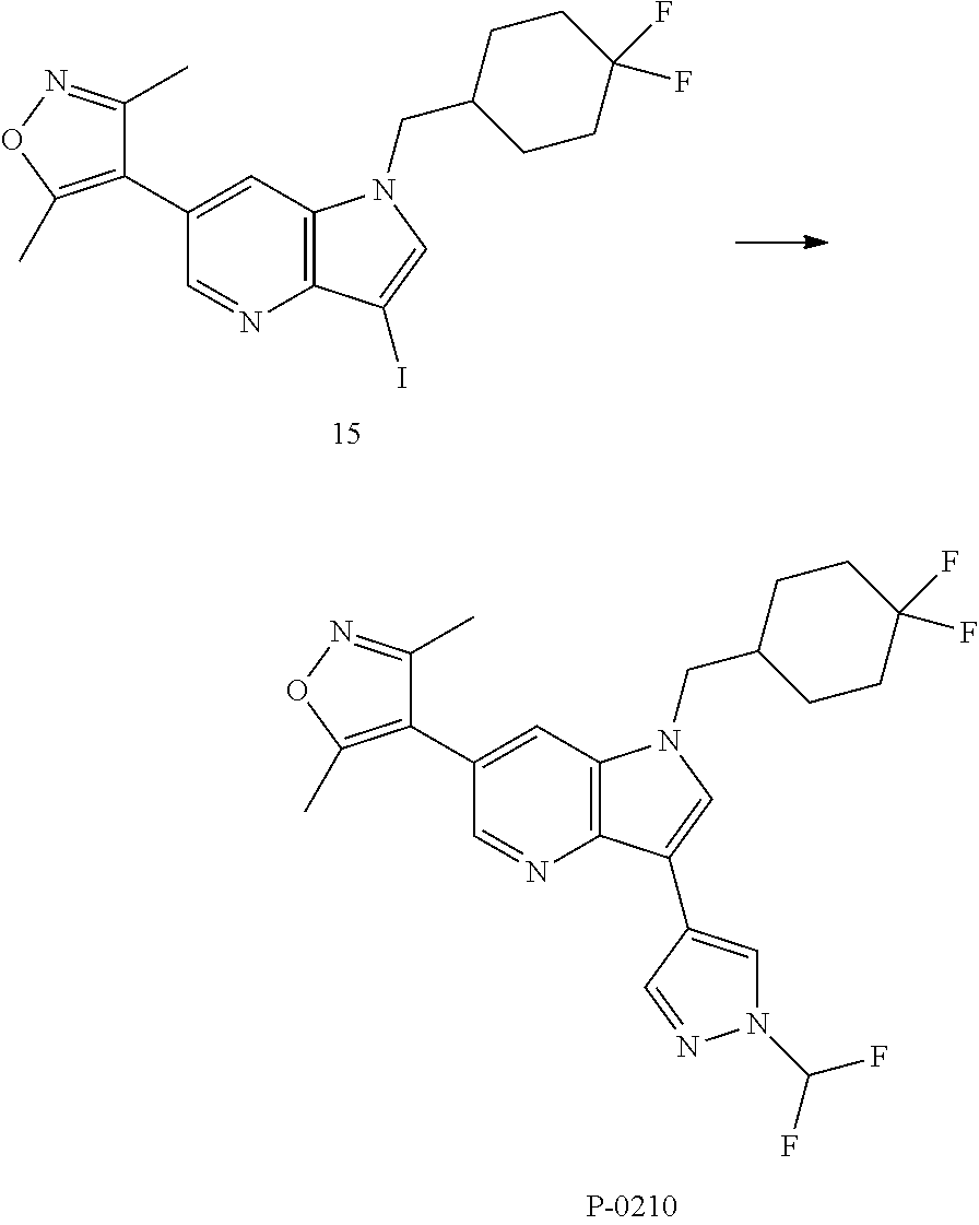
C12=C(C=C(C3=C(C)ON=C3C)C=N1)N(CC1CCC(F)(F)CC1)C=C2I.C12=C(C=C(C3=C(C)ON=C3C)C=N1)N(CC1CCC(F)(F)CC1)C=C2C1=CN(C(F)F)N=C1
